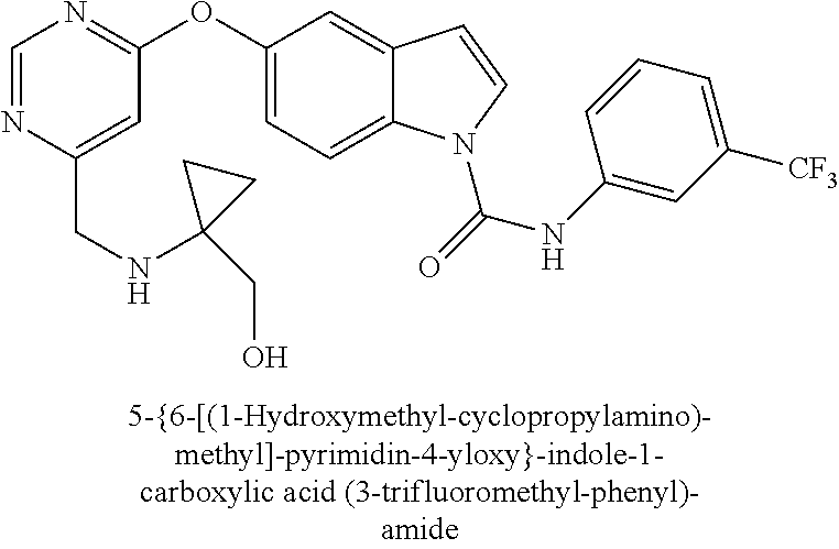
C1=NC(CNC2(CO)CC2)=CC(OC2=CC=C3C(=C2)C=CN3C(=O)NC2=CC([CF3])=CC=C2)=N1
